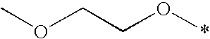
COCCO*
